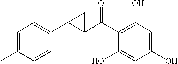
C1(C(C2=C(O)C=C(O)C=C2O)=O)C(C2=CC=C(C)C=C2)C1
